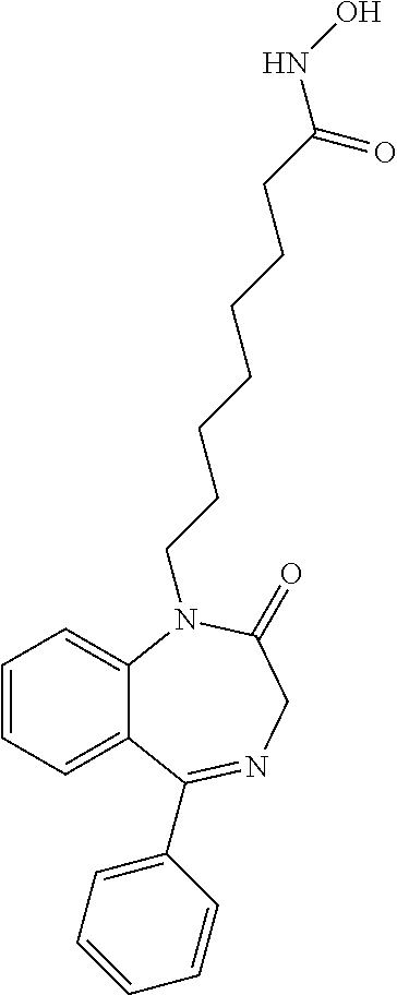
C1=CC=C2C(=C1)N(CCCCCCCC(NO)=O)C(=O)CN=C2C1=CC=CC=C1
